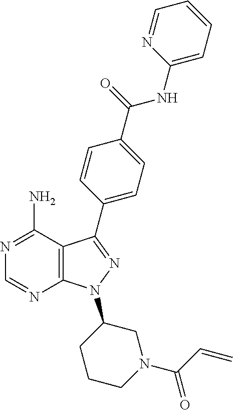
C1=NC(NC(=O)C2=CC=C(C3=NN(C4CN(C(C=C)=O)CCC4)C4=C3C(N)=NC=N4)C=C2)=CC=C1
